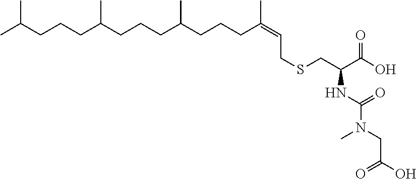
CC(CCCC(CCCC(CCCC(=CCSCC(C(O)=O)NC(N(CC(O)=O)C)=O)C)C)C)C
